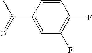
CC(=O)C1=CC(F)=C(F)C=C1
